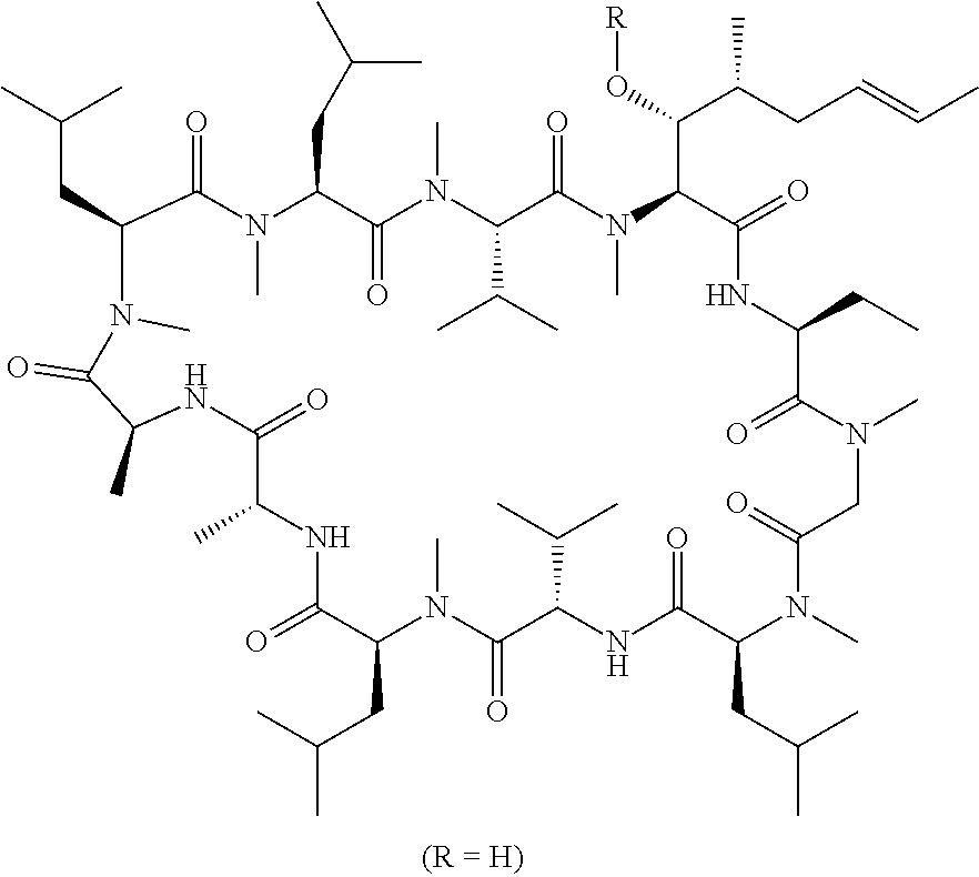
C(C1C(=O)N(C)C(CC(C)C)C(=O)N(C)C(C(C)C)C(=O)N(C)C(C(C(CC=CC)C)O[R])C(=O)NC(CC)C(=O)N(C)CC(=O)N(C)C(CC(C)C)C(=O)NC(C(C)C)C(=O)N(C)C(CC(C)C)C(=O)NC(C)C(=O)NC(C)C(=O)N1C)C(C)C
